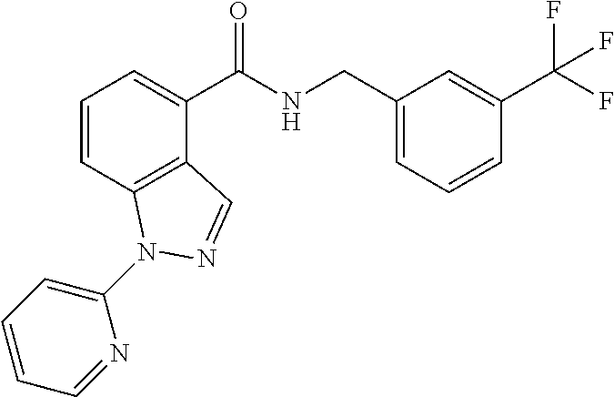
C1=CC2=C(C(C(NCC3=CC=CC(C(F)(F)F)=C3)=O)=C1)C=NN2C1=CC=CC=N1
